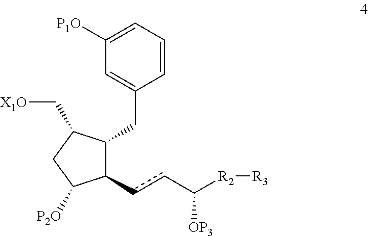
C1(ccC([R2][R3])[OP3])C(CC2=CC([P1O])=CC=C2)C(C[X1O])CC1[P2O]
